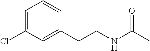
C1=C(Cl)C=C(CCNC(C)=O)C=C1
